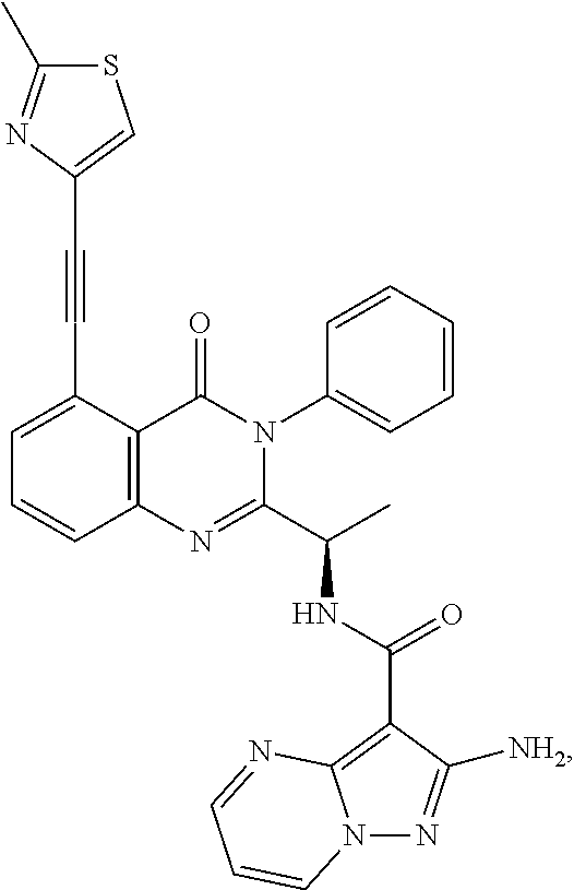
C1(C#CC2=CSC(C)=N2)=CC=CC2=C1C(=O)N(C1=CC=CC=C1)C(C(C)NC(C1=C3N(N=C1[NH2])C=CC=N3)=O)=N2
